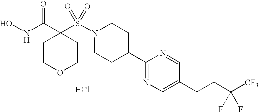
Cl.ONC(C1(S(N2CCC(C3=NC=C(CCC([CF3])(F)F)C=N3)CC2)(=O)=O)CCOCC1)=O
